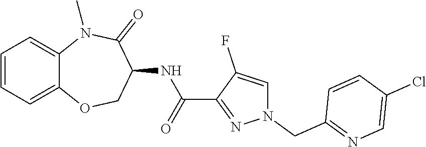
C12=CC=CC=C1N(C)C(=O)C(NC(C1=NN(CC3=NC=C(Cl)C=C3)C=C1F)=O)CO2
